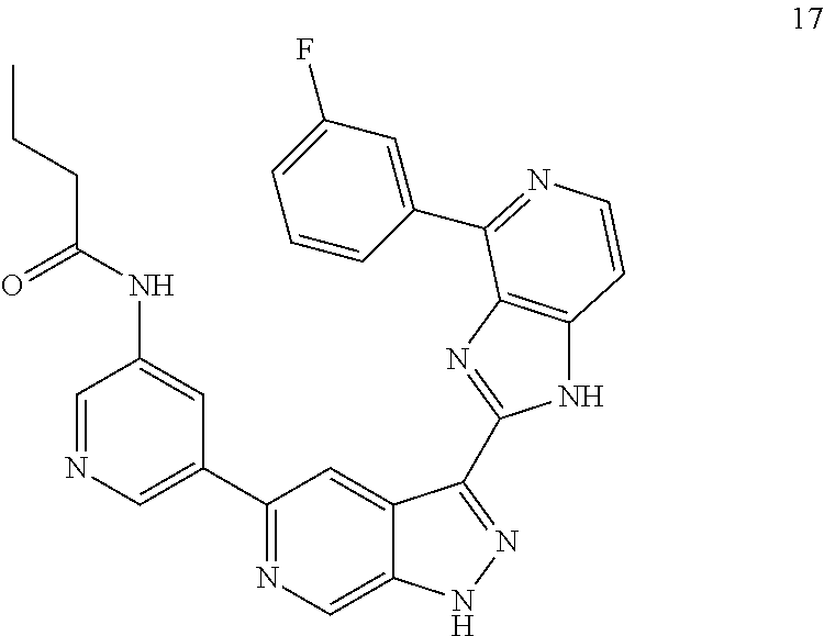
C1=NC=C(C2=NC=C3C(=C2)C(C2=NC4=C(N2)C=CN=C4C2=CC(F)=CC=C2)=NN3)C=C1NC(CCC)=O
